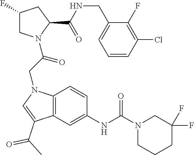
C(NC(C1CC(F)CN1C(CN1C2=C(C(C(C)=O)=C1)C=C(NC(N1CC(F)(F)CCC1)=O)C=C2)=O)=O)C1=CC=CC(Cl)=C1F
